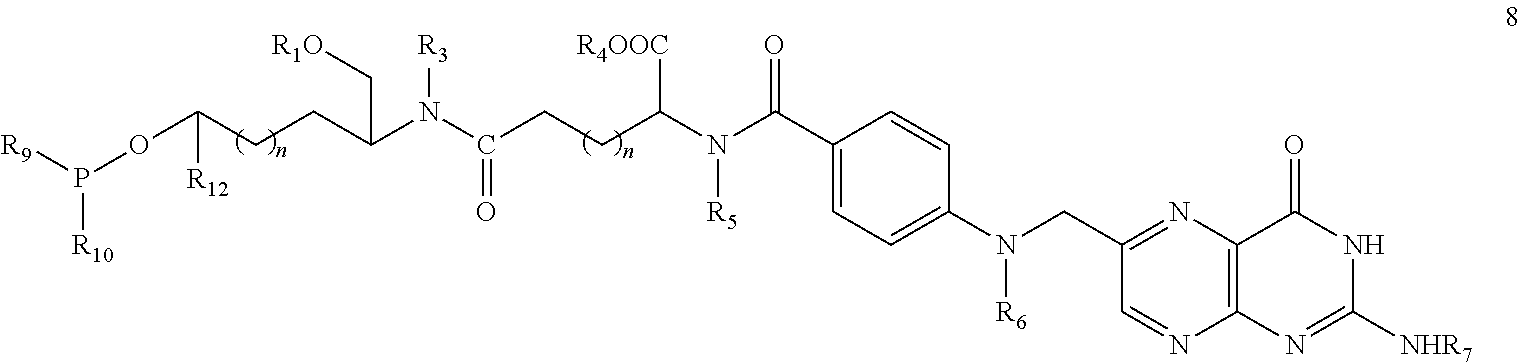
N(C(C1=CC=C(N(CC2=NC3=C(N=C2)N=C([NHR7])NC3=O)[R6])C=C1)=O)(C(CCC(N(C(C[R1O])CCC(OP([R10])[R9])[R12])[R3])=O)[R4OOC])[R5]
